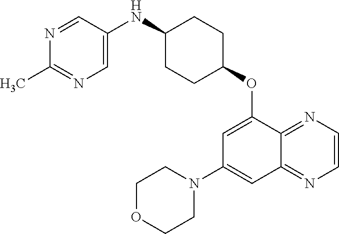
N1=CC(NC2CCC(OC3=CC(N4CCOCC4)=CC4=NC=CN=C34)CC2)=CN=C1C
